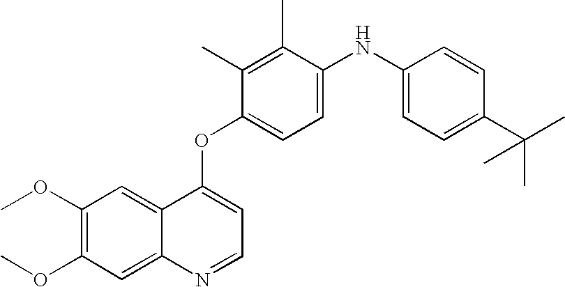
C1(C)=C(C)C(OC2=CC=NC3=CC(OC)=C(OC)C=C23)=CC=C1NC1=CC=C(C(C)(C)C)C=C1
